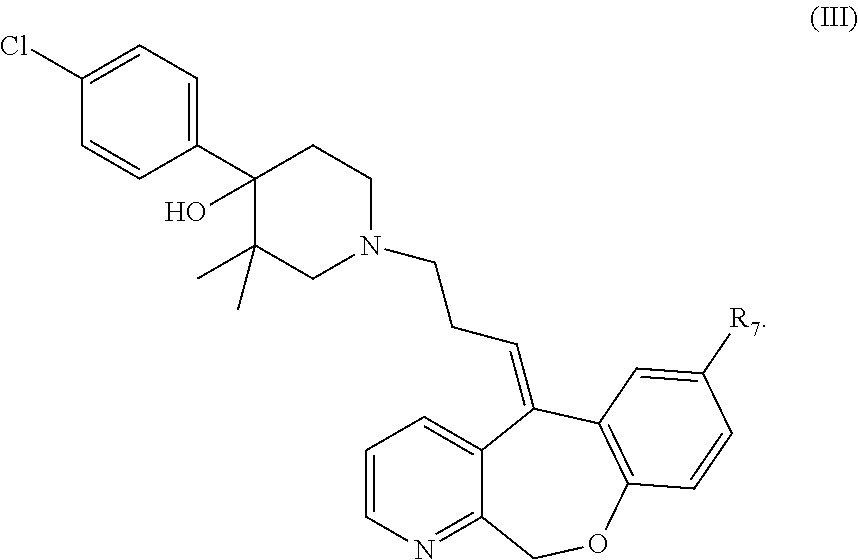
C1(C2(O)C(C)(C)CN(CCC=C3C4=CC=CN=C4COC4=C3C=C([R7])C=C4)CC2)=CC=C(Cl)C=C1
